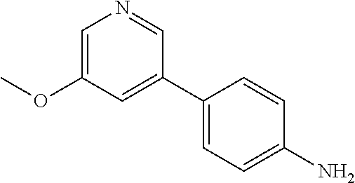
NC1=CC=C(C2=CC(OC)=CN=C2)C=C1
